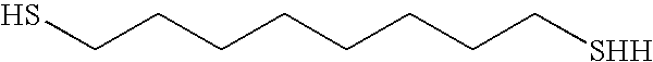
SCCCCCCCC[SHH]
